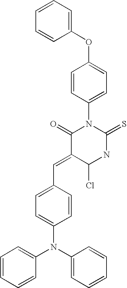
C1(OC2=CC=CC=C2)=CC=C(N2C(=O)C(=CC3=CC=C(N(C4=CC=CC=C4)C4=CC=CC=C4)C=C3)C(Cl)NC2=S)C=C1
